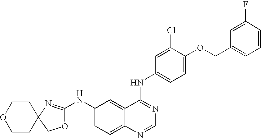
O1CCC2(CC1)COC(NC1=CC=C3C(=C1)C(NC1=CC=C(OCC4=CC=CC(F)=C4)C(Cl)=C1)=NC=N3)=N2
